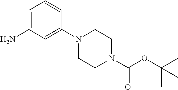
C1=C(N)C=C(N2CCN(C(OC(C)(C)C)=O)CC2)C=C1
